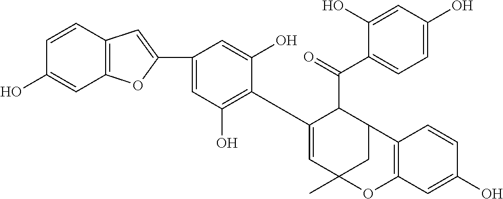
C1=CC2=C(C=C1O)OC(C1=CC(O)=C(C3=CC4(C)CC(C3C(=O)C3=CC=C(O)C=C3O)C3=C(O4)C=C(O)C=C3)C(O)=C1)=C2
